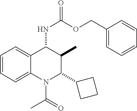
C1=CC=C2C(=C1)C(NC(=O)OCC1=CC=CC=C1)C(C)C(C1CCC1)N2C(=O)C
